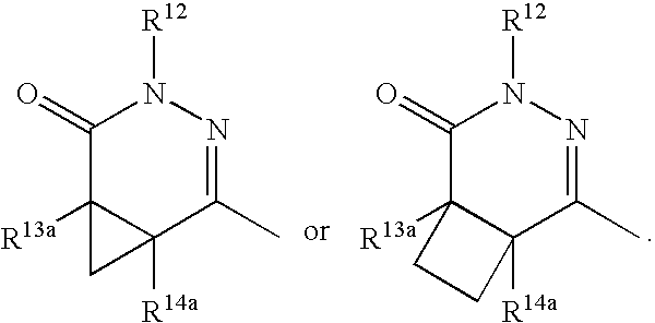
C1(=O)C2([R13a])C([R14a])(C(C)=NN1[R12])C2.C1(=O)C2([R13a])C([R14a])(C(C)=NN1[R12])CC2
